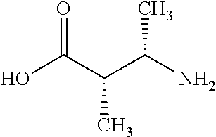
OC(C(C(N)C)C)=O
